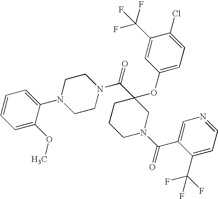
C1=C(OC)C(N2CCN(C(C3(OC4=CC=C(Cl)C(C(F)(F)F)=C4)CCCN(C(=O)C4=CN=CC=C4C(F)(F)F)C3)=O)CC2)=CC=C1
